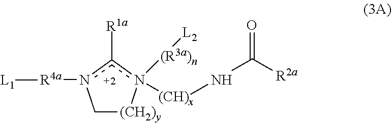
C1[(CH2)y]n([(R3a)n][L2])([(CH)x]NC(=O)[R2a])c([R1a])n1[R4a][L1]
